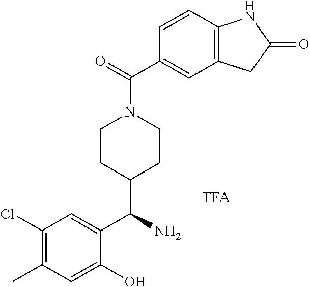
C1(Cl)=C(C)C=C(O)C(C(N)C2CCN(C(=O)C3=CC4=C(C=C3)NC(=O)C4)CC2)=C1
